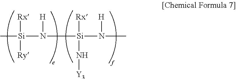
C[Si]([Rx])([Ry])N([H])[Si]([Rx])(N[Y3])N([H])C
